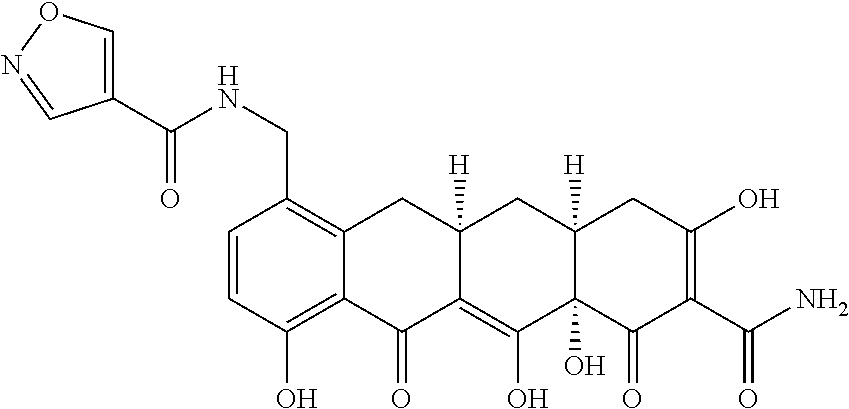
C1=CC(O)=C2C(=C1CNC(C1=CON=C1)=O)CC1([H])C(=C(O)C3(O)C([H])(C1)CC(O)=C(C(N)=O)C3=O)C2=O
